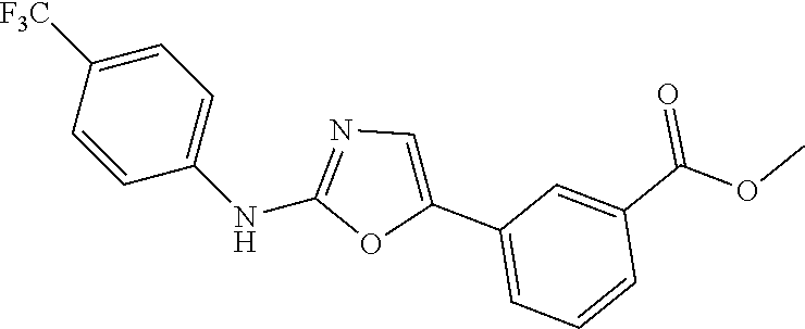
C1=C([F3C])C=CC(NC2=NC=C(C3=CC=CC(C(OC)=O)=C3)O2)=C1
